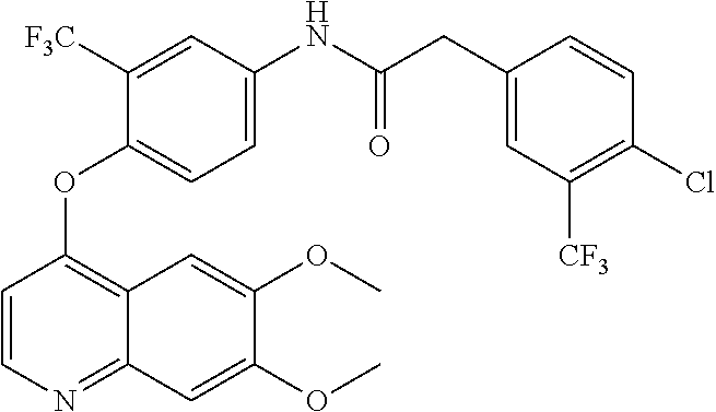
C1=CC(Cl)=C([CF3])C=C1CC(=O)NC1=CC=C(OC2=C3C(=NC=C2)C=C(OC)C(OC)=C3)C([F3C])=C1
